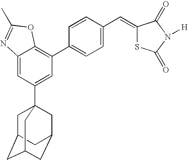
C1=C2C(=C(C3=CC=C(C=C4SC(=O)N([H])C4=O)C=C3)C=C1C13CC4CC(CC(C1)C4)C3)OC(C)=N2
